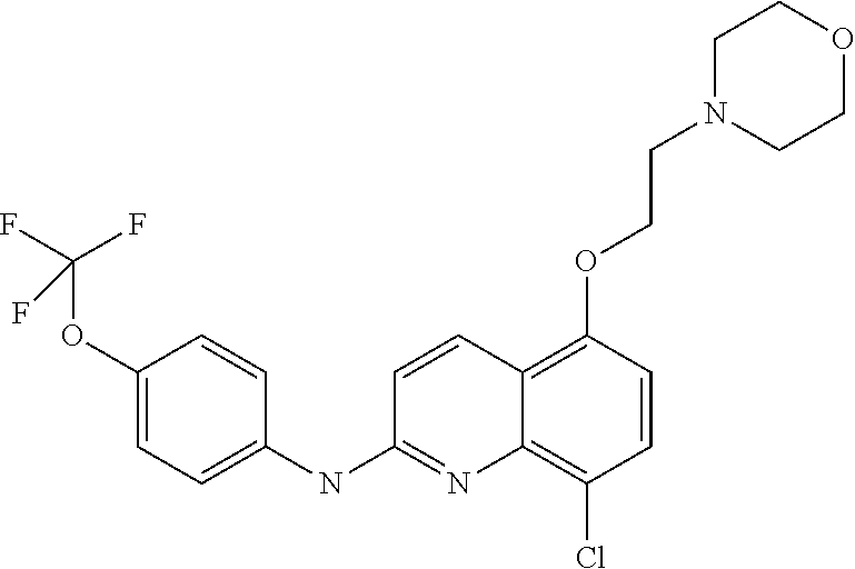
C1(OC(F)(F)F)=CC=C(NC2=NC3=C(Cl)C=CC(OCCN4CCOCC4)=C3C=C2)C=C1
